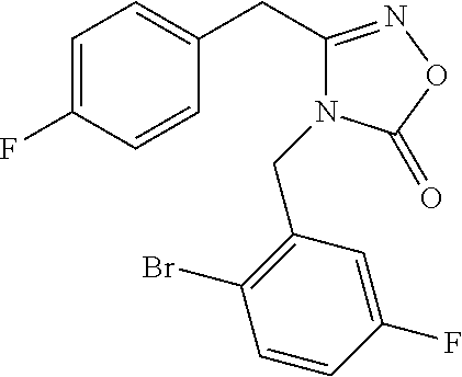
C1=C(F)C=CC(CC2=NOC(=O)N2CC2=C(Br)C=CC(F)=C2)=C1
